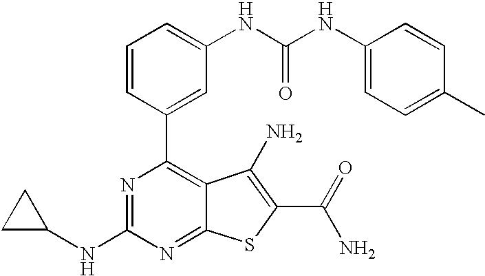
C1=CC(C2=C3C(=NC(NC4CC4)=N2)SC(C(N)=O)=C3N)=CC(NC(NC2=CC=C(C)C=C2)=O)=C1
